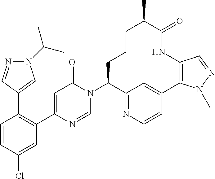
C1=CC(Cl)=CC(C2=CC(=O)N(C3C4=NC=CC(=C4)C4=C(NC(=O)C(C)CCC3)C=NN4C)C=N2)=C1C1=CN(C(C)C)N=C1
